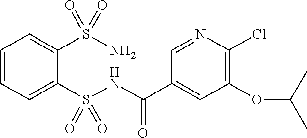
C1=CC=C(S(NC(C2=CC(OC(C)C)=C(Cl)N=C2)=O)(=O)=O)C(S(N)(=O)=O)=C1
